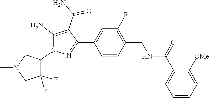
C1(C(=O)NCC2=C(F)C=C(C3=NN(C4C(F)(F)CN(C)C4)C(N)=C3C(N)=O)C=C2)=CC=CC=C1[OMe]
